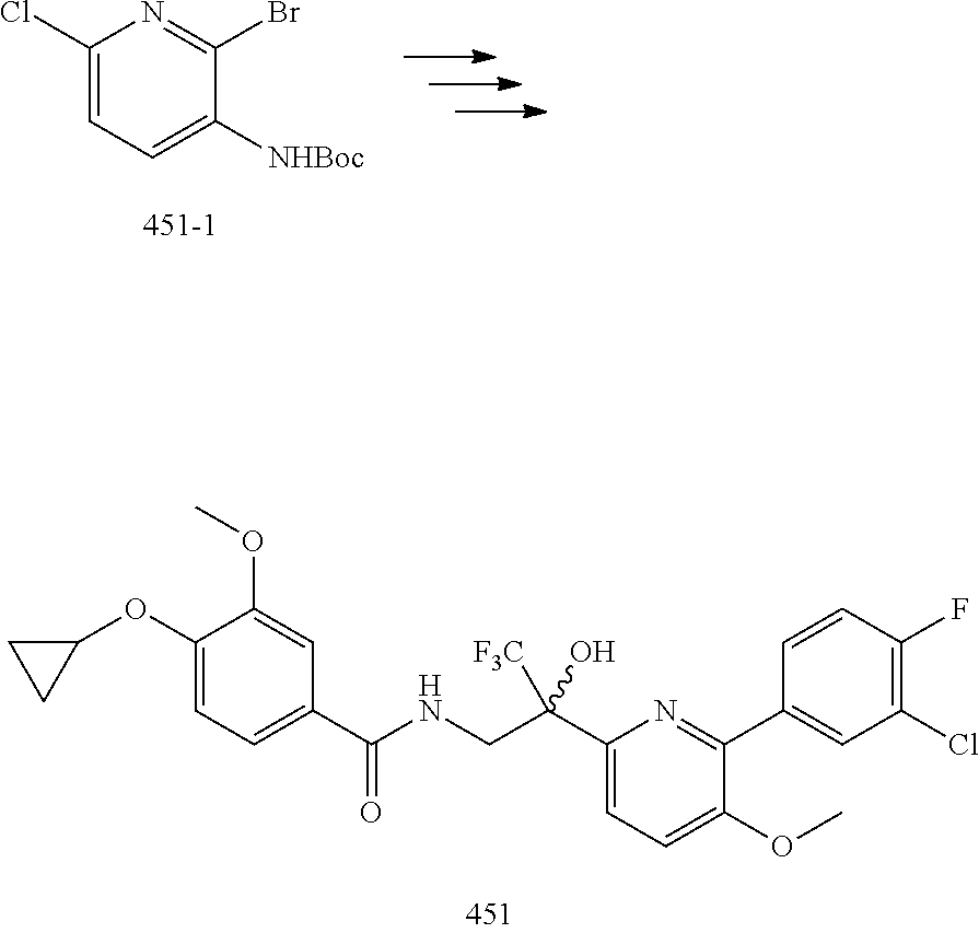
C1(Cl)=CC=C([NHBoc])C(Br)=N1.C1(C(CNC(C2=CC=C(OC3CC3)C(OC)=C2)=O)([F3C])O)=CC=C(OC)C(C2=CC(Cl)=C(F)C=C2)=N1
